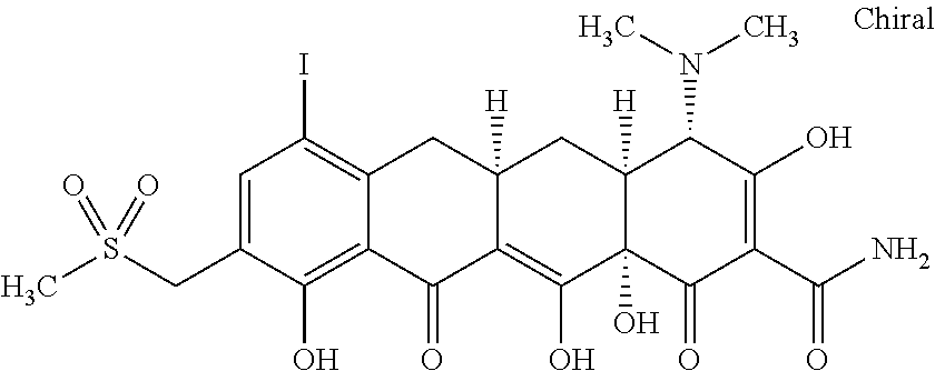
C12([H])C(O)(C(=O)C(C(N)=O)=C(O)C1N(C)C)C(O)=C1C([H])(C2)CC2=C(I)C=C(CS(C)(=O)=O)C(O)=C2C1=O
